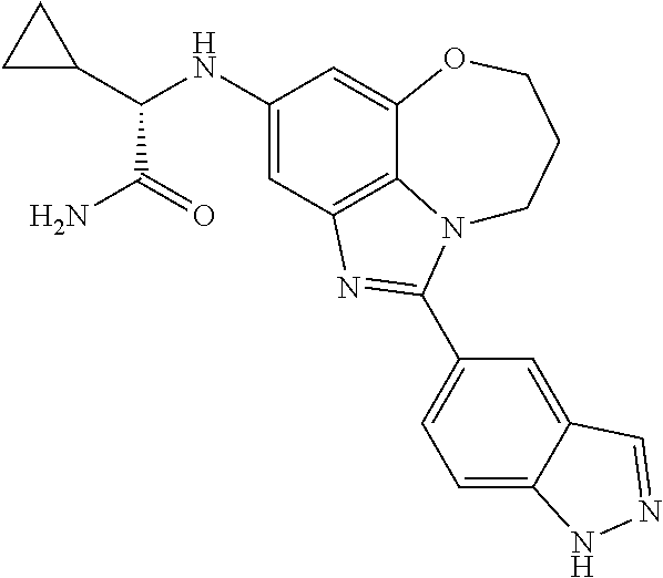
C1(NC(C2CC2)C(N)=O)=CC2=C3C(=C1)OCCCN3C(C1=CC=C3C(=C1)C=NN3)=N2
